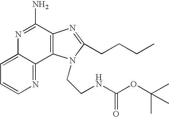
C1=C2C(=NC=C1)C1=C(C(N)=N2)N=C(CCCC)N1CCNC(OC(C)(C)C)=O
